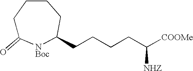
C1C(=O)[NBoc]C(CCCCC([COOMe])[NHZ])CCC1
